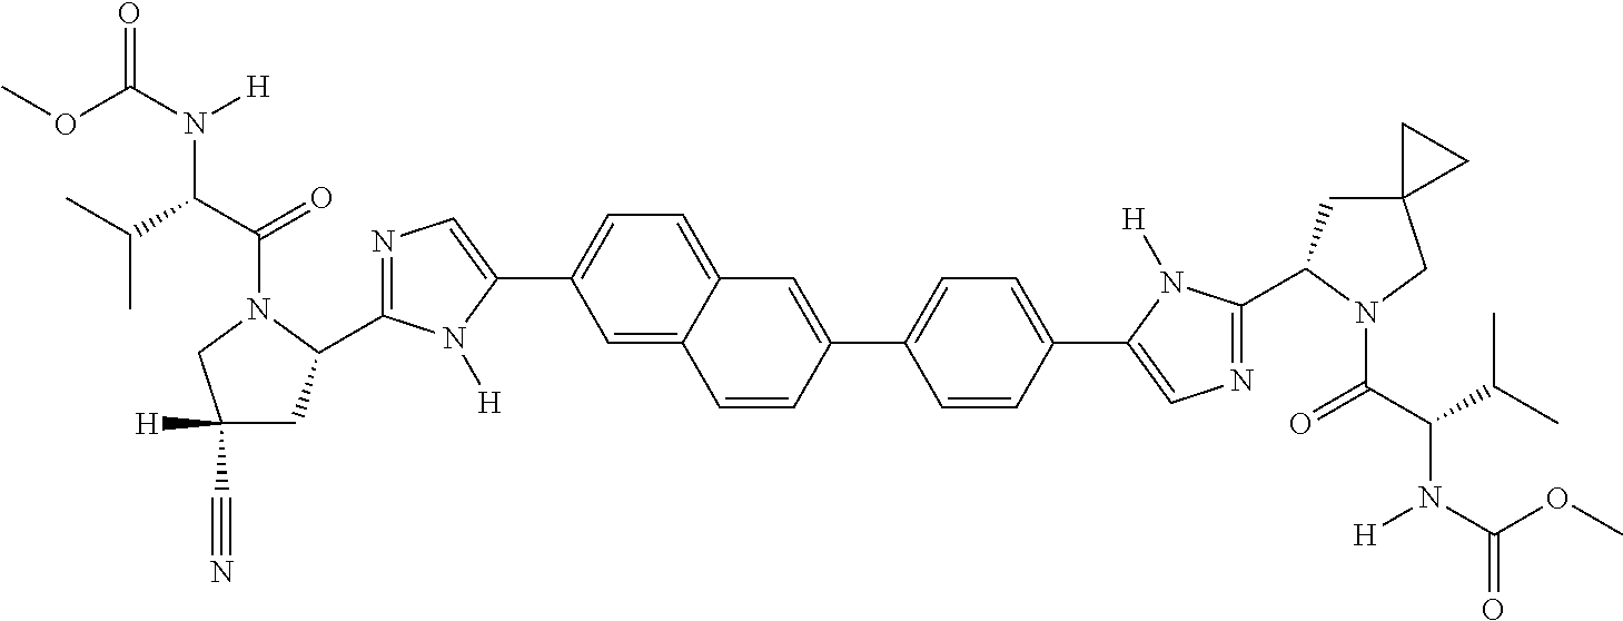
C1=C2C(=CC=C1C1=CN=C(C3CC([H])(C#N)CN3C(C(C(C)C)N(C(OC)=O)[H])=O)N1[H])C=C(C1=CC=C(C3=CN=C(C4CC5(CN4C(C(C(C)C)N(C(OC)=O)[H])=O)CC5)N3[H])C=C1)C=C2
